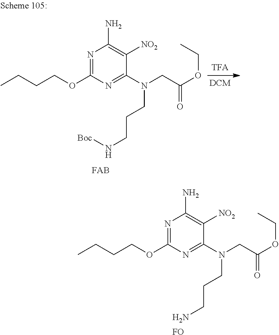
N1=C(OCCCC)N=C(N(CCCN)CC(OCC)=O)C([NO2])=C1N.[FO].N1=C(OCCCC)N=C(N(CCCN[Boc])CC(OCC)=O)C([NO2])=C1N
